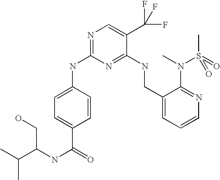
C1(CNC2=NC(NC3=CC=C(C(=O)NC(C(C)C)CO)C=C3)=NC=C2C(F)(F)F)=CC=CN=C1N(C)S(C)(=O)=O
